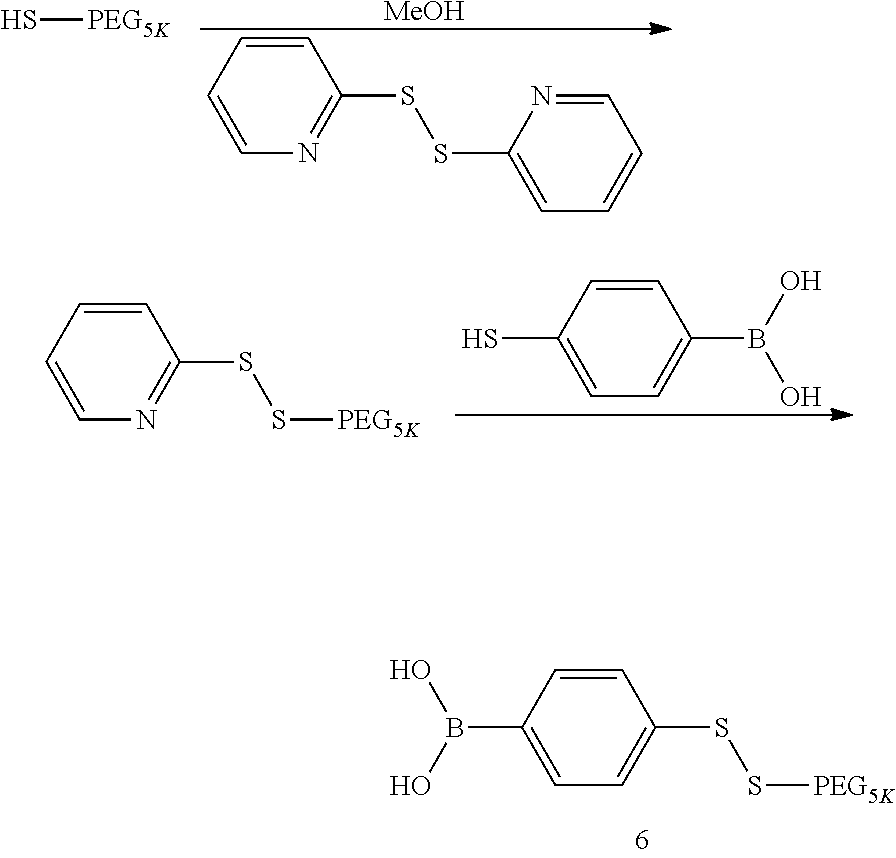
C1=CC(SS[PEG5K])=CC=C1B(O)O.[MeOH].C1=CN=C(SSC2=CC=CC=N2)C=C1.S[PEG5K].C1=CC(SS[PEG5K])=NC=C1.C1(S)=CC=C(B(O)O)C=C1
